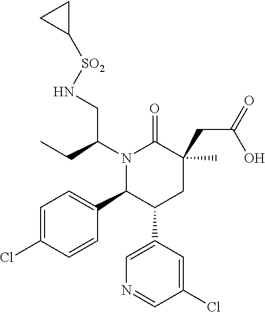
C1=C(Cl)C=CC(C2C(C3=CN=CC(Cl)=C3)CC(C)(CC(=O)O)C(=O)N2C(CC)CN[SO2]C2CC2)=C1
